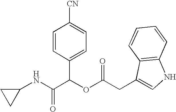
C1(NC(C(OC(CC2=CNC3=C2C=CC=C3)=O)C2=CC=C([CN])C=C2)=O)CC1
